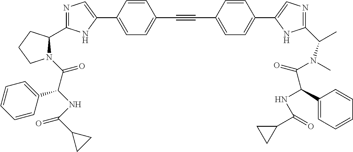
N1=C(C2N(C(C(NC(C3CC3)=O)C3=CC=CC=C3)=O)CCC2)NC(C2=CC=C(C#CC3=CC=C(C4=CN=C(C(C)N(C(=O)C(NC(=O)C5CC5)C5=CC=CC=C5)C)N4)C=C3)C=C2)=C1
